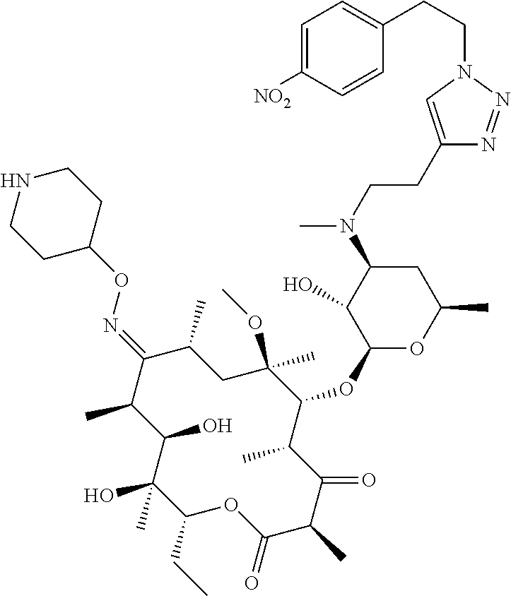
C1(CC)C(C)(O)C(O)C(C)C(=NOC2CCNCC2)C(C)CC(OC)(C)C(OC2OC(C)CC(N(C)CCC3=CN(CCC4=CC=C([NO2])C=C4)N=N3)C2O)C(C)C(=O)C(C)C(=O)O1
